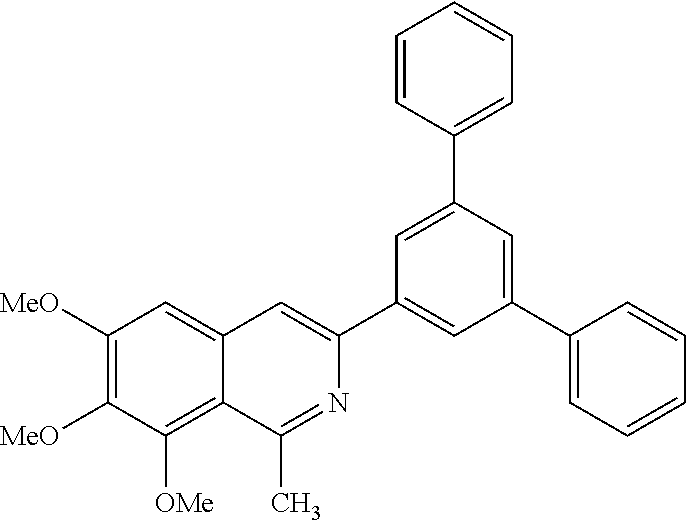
C1([MeO])=C([MeO])C([OMe])=C2C(=C1)C=C(C1=CC(C3=CC=CC=C3)=CC(C3=CC=CC=C3)=C1)N=C2C
